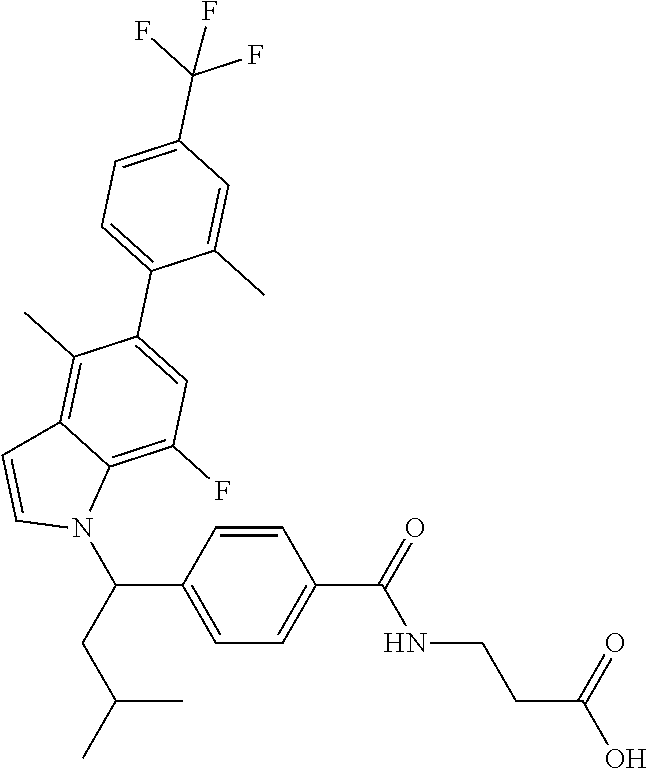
C1=CC(C(CC(C)C)N2C3=C(F)C=C(C4=CC=C(C(F)(F)F)C=C4C)C(C)=C3C=C2)=CC=C1C(NCCC(O)=O)=O
